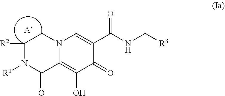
O=C(NC[R3])C1=CN2C(=C(O)C1=O)C(=O)N([R1])C([R2])C2
